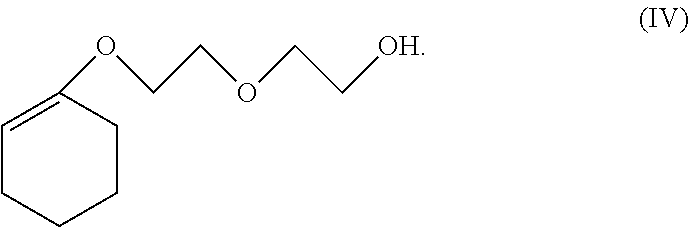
C1=C(OCCOCC[OH])CCCC1
